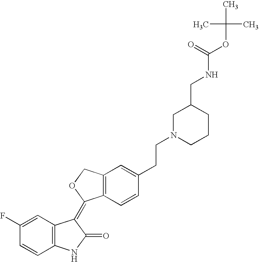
C1=C(F)C=CC2=C1C(=C1C3=C(CO1)C=C(CCN1CCCC(CNC(OC(C)(C)C)=O)C1)C=C3)C(=O)N2
